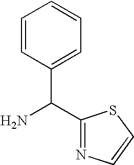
NC(C1=NC=CS1)C1=CC=CC=C1
